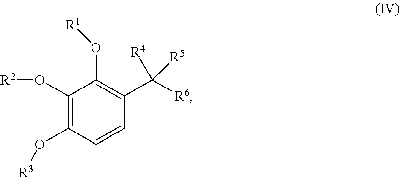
C1(O[R2])=C(O[R3])C=CC(C([R6])([R4])[R5])=C1O[R1]
